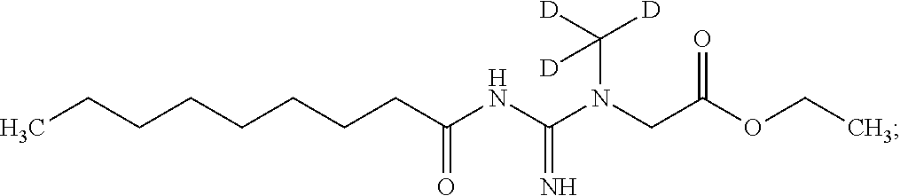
C(CCCCCC(=O)NC(N(CC(OCC)=O)C([D])([D])[D])=N)CC
